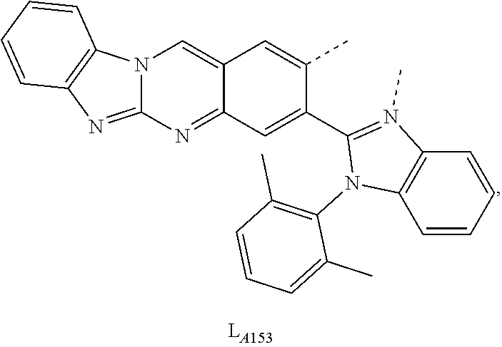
C12=NC3=NC4=C(N3C=C1C=C(C)C(C1=N(C)C3=C(N1C1=C(C)C=CC=C1C)C=CC=C3)=C2)C=CC=C4
